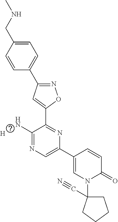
[H].C1=CC(CNC)=CC=C1C1=NOC(C2=NC(C3=CN(C4(C#N)CCCC4)C(=O)C=C3)=CN=C2N)=C1
